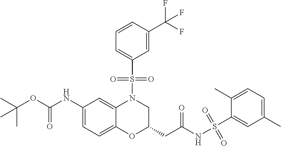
C1(NC(OC(C)(C)C)=O)=CC=C2C(=C1)N(S(C1=CC=CC(C(F)(F)F)=C1)(=O)=O)CC(CC(NS(C1=CC(C)=CC=C1C)(=O)=O)=O)O2
